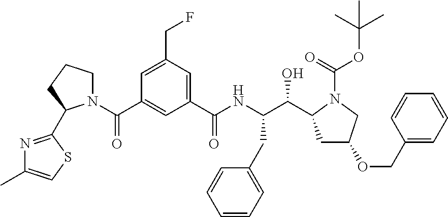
N1=C(C2N(C(=O)C3=CC(C(NC(C(O)C4CC(OCC5=CC=CC=C5)CN4C(OC(C)(C)C)=O)CC4=CC=CC=C4)=O)=CC(CF)=C3)CCC2)SC=C1C
